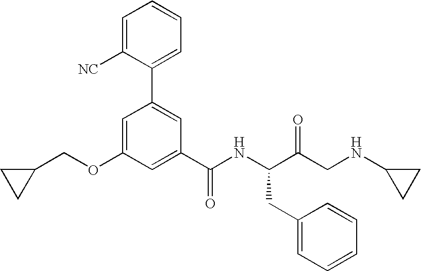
O(C1=CC(C2=CC=CC=C2[NC])=CC(C(NC(C(CNC2CC2)=O)CC2=CC=CC=C2)=O)=C1)CC1CC1
